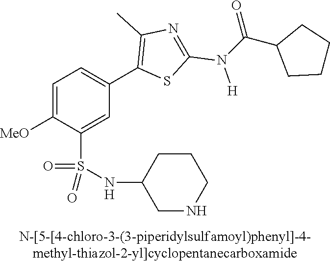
C1=C([MeO])C(S(NC2CNCCC2)(=O)=O)=CC(C2=C(C)N=C(N([H])C(C3CCCC3)=O)S2)=C1
